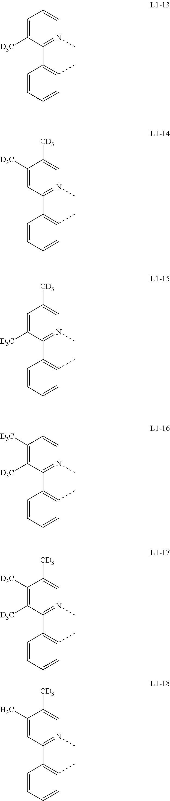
C1=C([D3C])C(C2=C(C)C=CC=C2)=N(C)C=C1.C1([D3C])=CC(C2=C(C)C=CC=C2)=N(C)C=C1[CD3].C1=C([D3C])C(C2=C(C)C=CC=C2)=N(C)C=C1[CD3].C1([D3C])=C([D3C])C(C2=C(C)C=CC=C2)=N(C)C=C1.C1([D3C])=C([D3C])C(C2=C(C)C=CC=C2)=N(C)C=C1[CD3].C1(C)=CC(C2=C(C)C=CC=C2)=N(C)C=C1[CD3]
